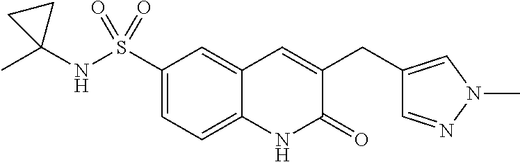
C1(S(NC2(C)CC2)(=O)=O)=CC=C2C(=C1)C=C(CC1=CN(C)N=C1)C(=O)N2
